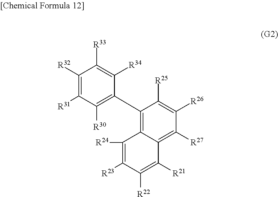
C1([R32])=C([R31])C([R30])=C(C2=C3C(=C([R27])C([R26])=C2[R25])C([R21])=C([R22])C([R23])=C3[R24])C([R34])=C1[R33]
